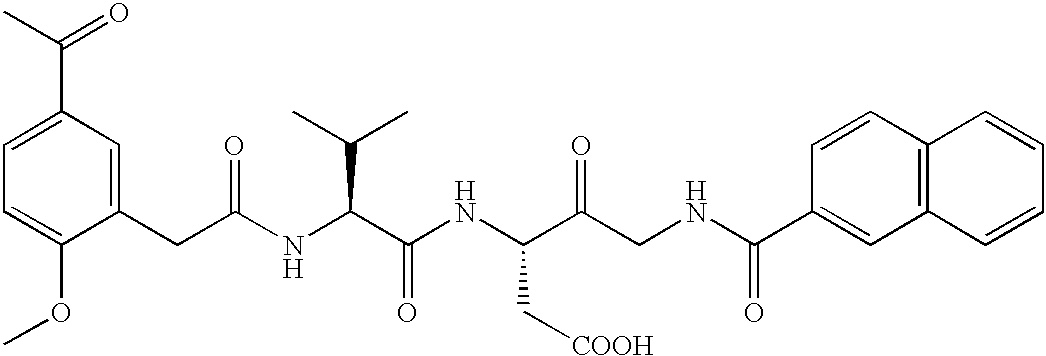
C1=C(OC)C(CC(NC(C(NC(C(CNC(C2=CC3=C(C=C2)C=CC=C3)=O)=O)C[COOH])=O)C(C)C)=O)=CC(C(C)=O)=C1
